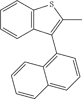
C12=C(C=CC=C1)SC(C)=C2C1=C2C(=CC=C1)C=CC=C2
